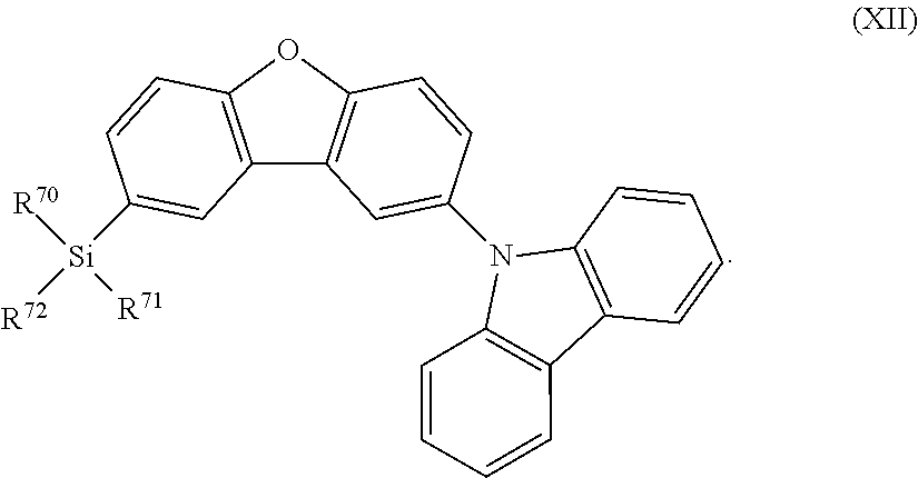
C12=C(OC3=C1C=C(N1C4=C(C5=C1C=CC=C5)C=CC=C4)C=C3)C=CC([Si]([R72])([R70])[R71])=C2
